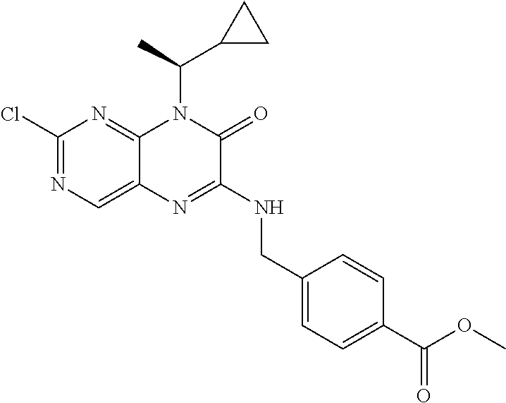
C1(Cl)=NC=C2C(=N1)N(C(C1CC1)C)C(=O)C(NCC1=CC=C(C(OC)=O)C=C1)=N2
